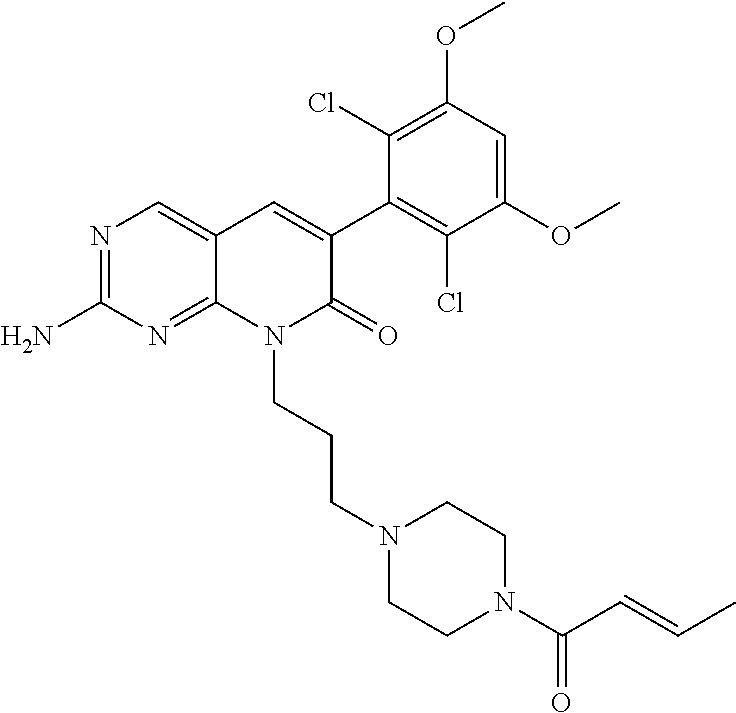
C1(N)=NC=C2C(=N1)N(CCCN1CCN(C(C=CC)=O)CC1)C(=O)C(C1=C(Cl)C(OC)=CC(OC)=C1Cl)=C2
